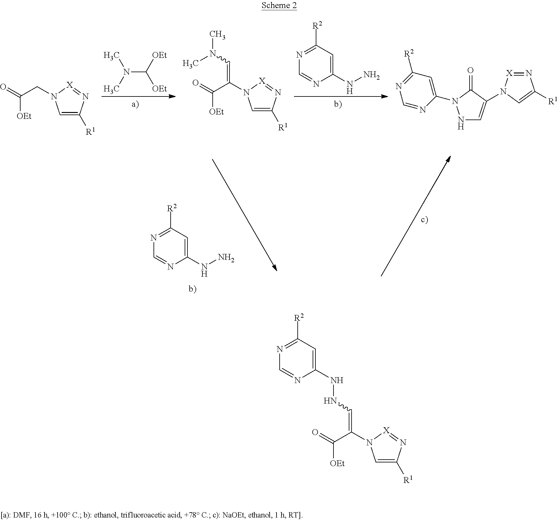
N1=C([R2])C=C(NN)N=C1.N(C([OEt])[OEt])(C)C.N1=C([R2])C=C(NN)N=C1.O=C(CN1C=C([R1])N=[X]1)[OEt].O=C(C(N1C=C([R1])N=[X]1)=CN(C)C)[OEt].N1C=C(N2[X]=NC([R1])=C2)C(=O)N1C1=CC([R2])=NC=N1.O=C(C(N1C=C([R1])N=[X]1)=CNNC1=CC([R2])=NC=N1)[OEt]
